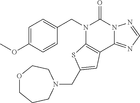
C1(CN2C3=C(C4=NC=NN4C2=O)C=C(CN2CCOCCC2)S3)=CC=C(OC)C=C1
